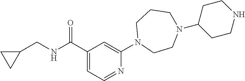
C1(C(NCC2CC2)=O)=CC=NC(N2CCN(C3CCNCC3)CCC2)=C1
